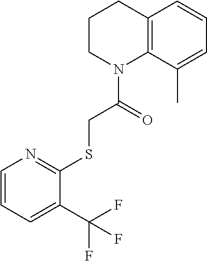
C1=CC2=C(C(C)=C1)N(C(CSC1=NC=CC=C1C(F)(F)F)=O)CCC2
